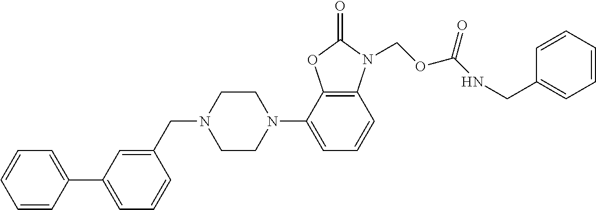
C12=C(C(N3CCN(CC4=CC(C5=CC=CC=C5)=CC=C4)CC3)=CC=C1)OC(=O)N2COC(=O)NCC1=CC=CC=C1
